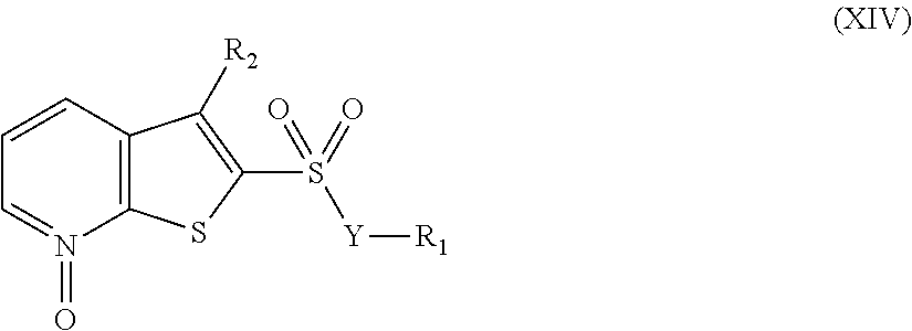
C12=C(C=CC=N1=O)C([R2])=C(S([Y][R1])(=O)=O)S2
